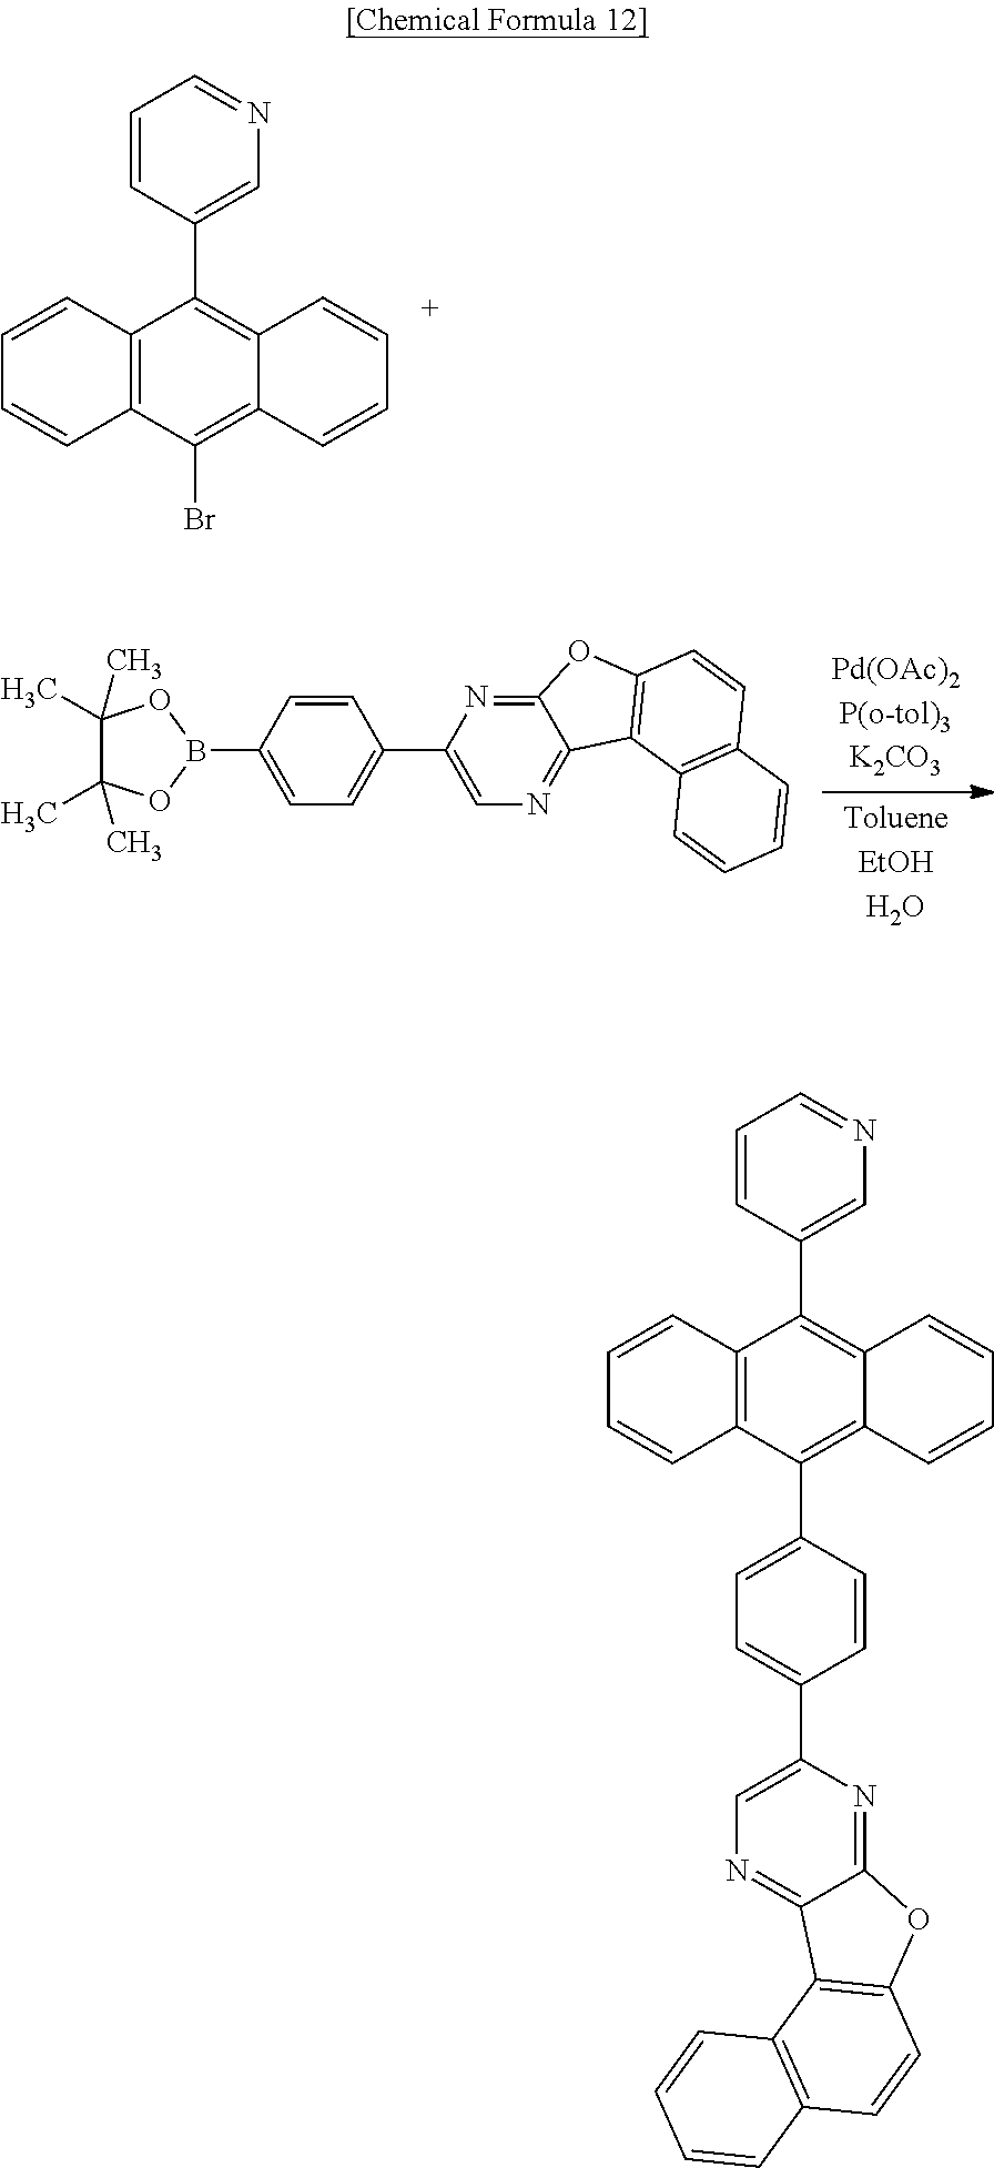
C1=CC2=C(C=C1)C(Br)=C1C(=C2C2=CN=CC=C2)C=CC=C1.C1(C)(C)C(C)(C)OB(C2=CC=C(C3=CN=C4C(=N3)OC3=C4C4=C(C=C3)C=CC=C4)C=C2)O1.C1=CC2=C(C=C1)C(C1=CC=C(C3=CN=C4C(=N3)OC3=C4C4=C(C=C3)C=CC=C4)C=C1)=C1C(=C2C2=CN=CC=C2)C=CC=C1
